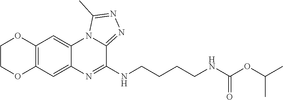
C12=C(C=C3C(=C1)N1C(=NN=C1C)C(NCCCCNC(OC(C)C)=O)=N3)OCCO2
